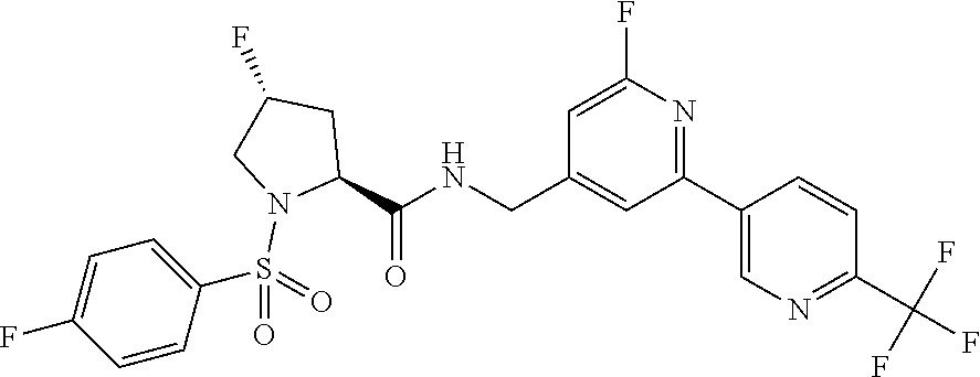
C(C1CC(F)CN1S(=O)(=O)C1=CC=C(F)C=C1)(=O)NCC1=CC(C2=CN=C(C(F)(F)F)C=C2)=NC(F)=C1
